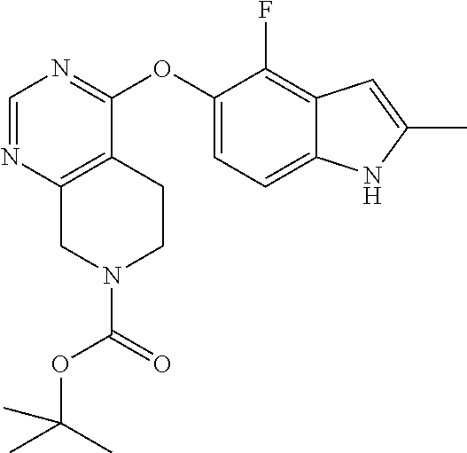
C1(OC2=NC=NC3=C2CCN(C(OC(C)(C)C)=O)C3)=CC=C2C(=C1F)C=C(C)N2
